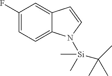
C1(F)=CC=C2C(=C1)C=CN2[Si](C)(C)C(C)(C)C
